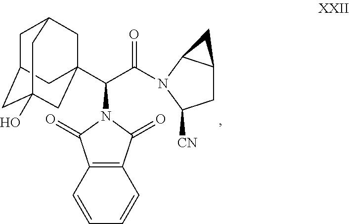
C1C2CC3(O)CC(C(C(=O)N4C5C(CC4[CN])C5)N4C(=O)C5=C(C4=O)C=CC=C5)(CC1C3)C2
